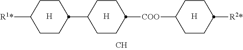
[H].[H].C1CC([R1*])CCC1C1CCC([COO]C2CCC([R2*])CC2)CC1.[H]
